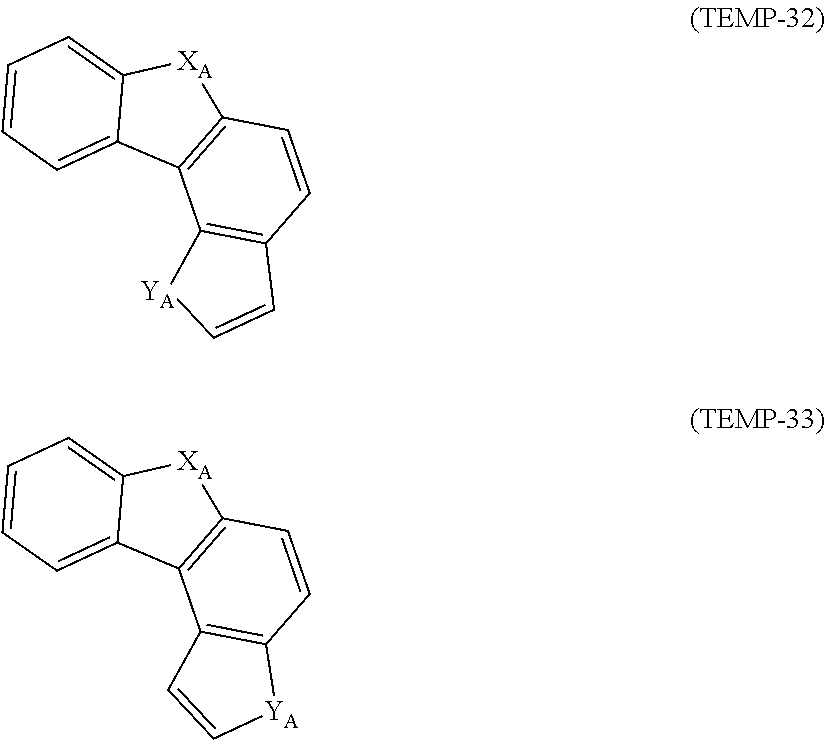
C1=CC=C2C(=C1)[XA]C1=C2C2=C(C=C1)C=C[YA]2.C1=CC=C2C(=C1)[XA]C1=C2C2=C(C=C1)[YA]C=C2
